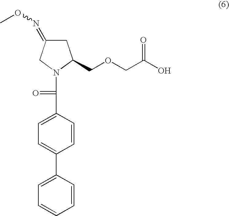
C(C1=CC=C(C2=CC=CC=C2)C=C1)(=O)N1CC(=NOC)CC1COCC(O)=O
